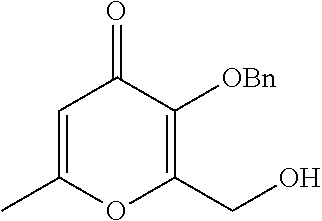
C1=C(C)OC(CO)=C([OBn])C1=O
